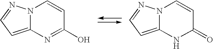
N12C(=CC=N1)N=C(O)C=C2.N12C(=CC=N1)NC(=O)C=C2
